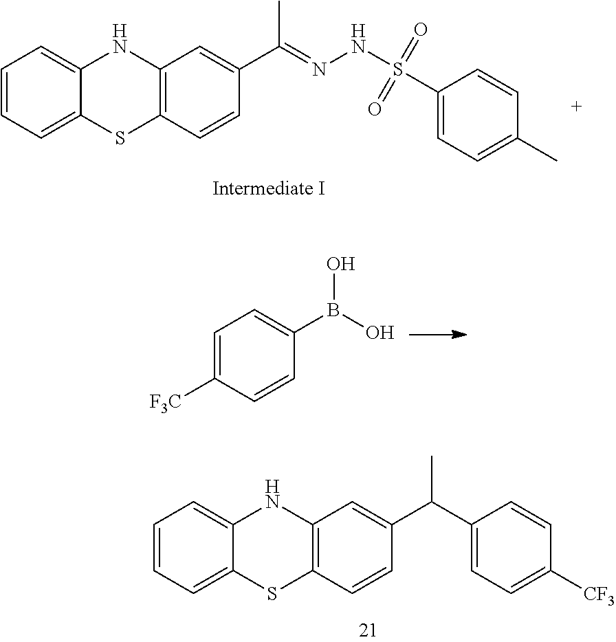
C12=C(NC3=CC=CC=C3S1)C=C(C(C)=NNS(=O)(=O)C1=CC=C(C)C=C1)C=C2.C1([F3C])=CC=C(B(O)O)C=C1.C1=CC=C2C(=C1)SC1=C(N2)C=C(C(C2=CC=C([CF3])C=C2)C)C=C1
